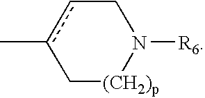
C1cc(C)C[(CH2)p]N1[R6]
